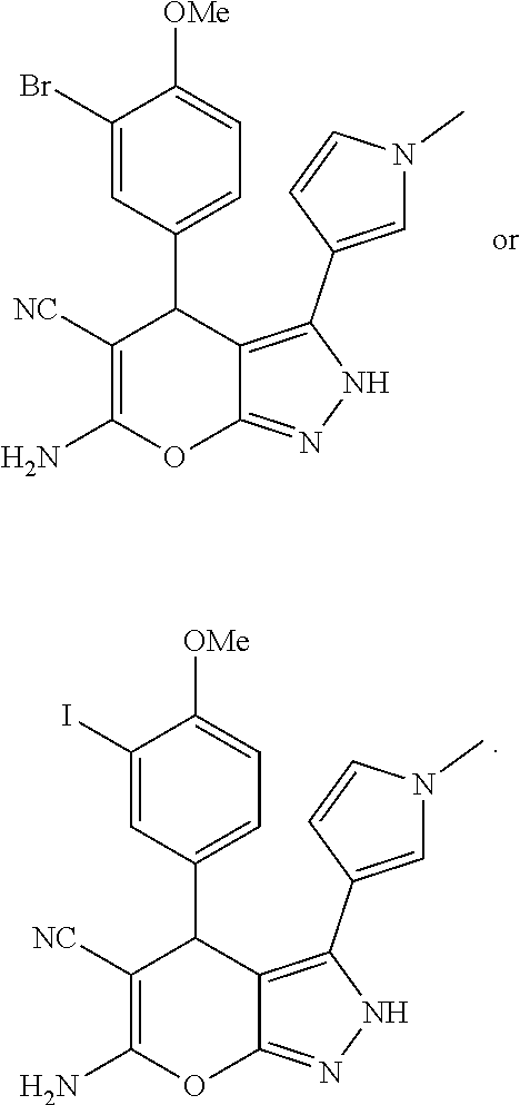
C1(Br)=CC(C2C([NC])=C(N)OC3=NNC(C4=CN(C)C=C4)=C23)=CC=C1[OMe].C1(I)=CC(C2C([NC])=C(N)OC3=NNC(C4=CN(C)C=C4)=C23)=CC=C1[OMe]
